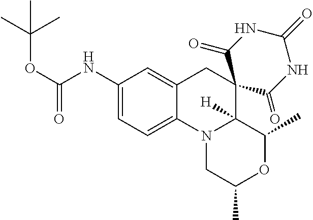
C12=CC=C(NC(OC(C)(C)C)=O)C=C1CC1(C3([H])N2CC(C)OC3C)C(=O)NC(=O)NC1=O
